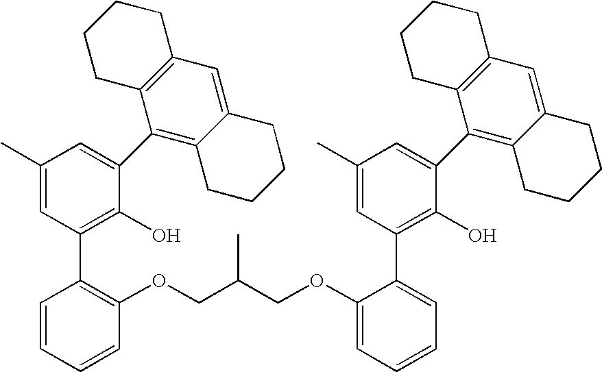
C1(C)=CC(C2=C(OCC(COC3=CC=CC=C3C3=C(O)C(C4=C5C(=CC6=C4CCCC6)CCCC5)=CC(C)=C3)C)C=CC=C2)=C(O)C(C2=C3C(=CC4=C2CCCC4)CCCC3)=C1
